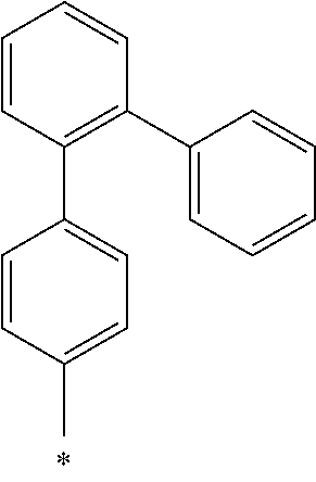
C1(C)=CC=C(C2=C(C3=CC=CC=C3)C=CC=C2)C=C1
